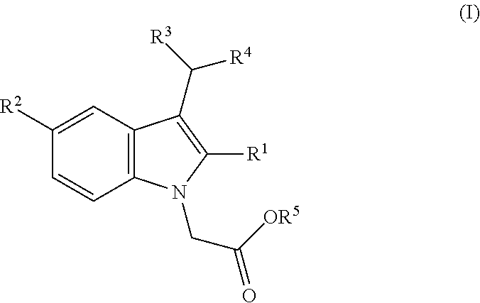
C1=CC2=C(C=C1[R2])C(C([R3])[R4])=C([R1])N2CC(=O)[OR5]
